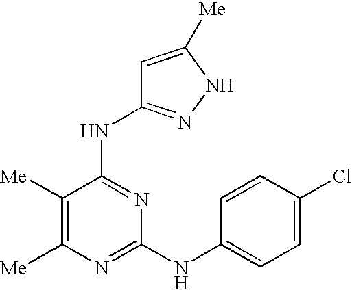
C1([Me])=C([Me])N=C(NC2=CC=C(Cl)C=C2)N=C1NC1=NNC([Me])=C1
